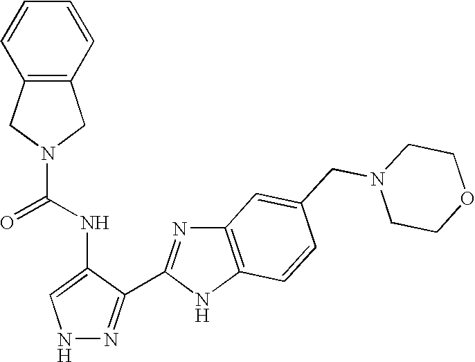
N1N=C(C2=NC3=C(N2)C=CC(CN2CCOCC2)=C3)C(NC(=O)N2CC3=C(C2)C=CC=C3)=C1
